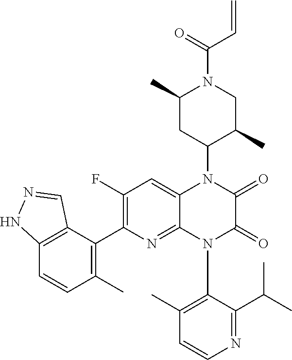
C1(F)=C(C2=C(C)C=CC3=C2C=NN3)N=C2C(=C1)N(C1C(C)CN(C(=O)C=C)C(C)C1)C(=O)C(=O)N2C1=C(C)C=CN=C1C(C)C
